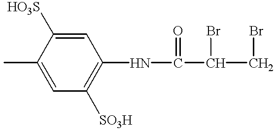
C1=C([HO3S])C(C)=CC([SO3H])=C1NC(C(CBr)Br)=O
